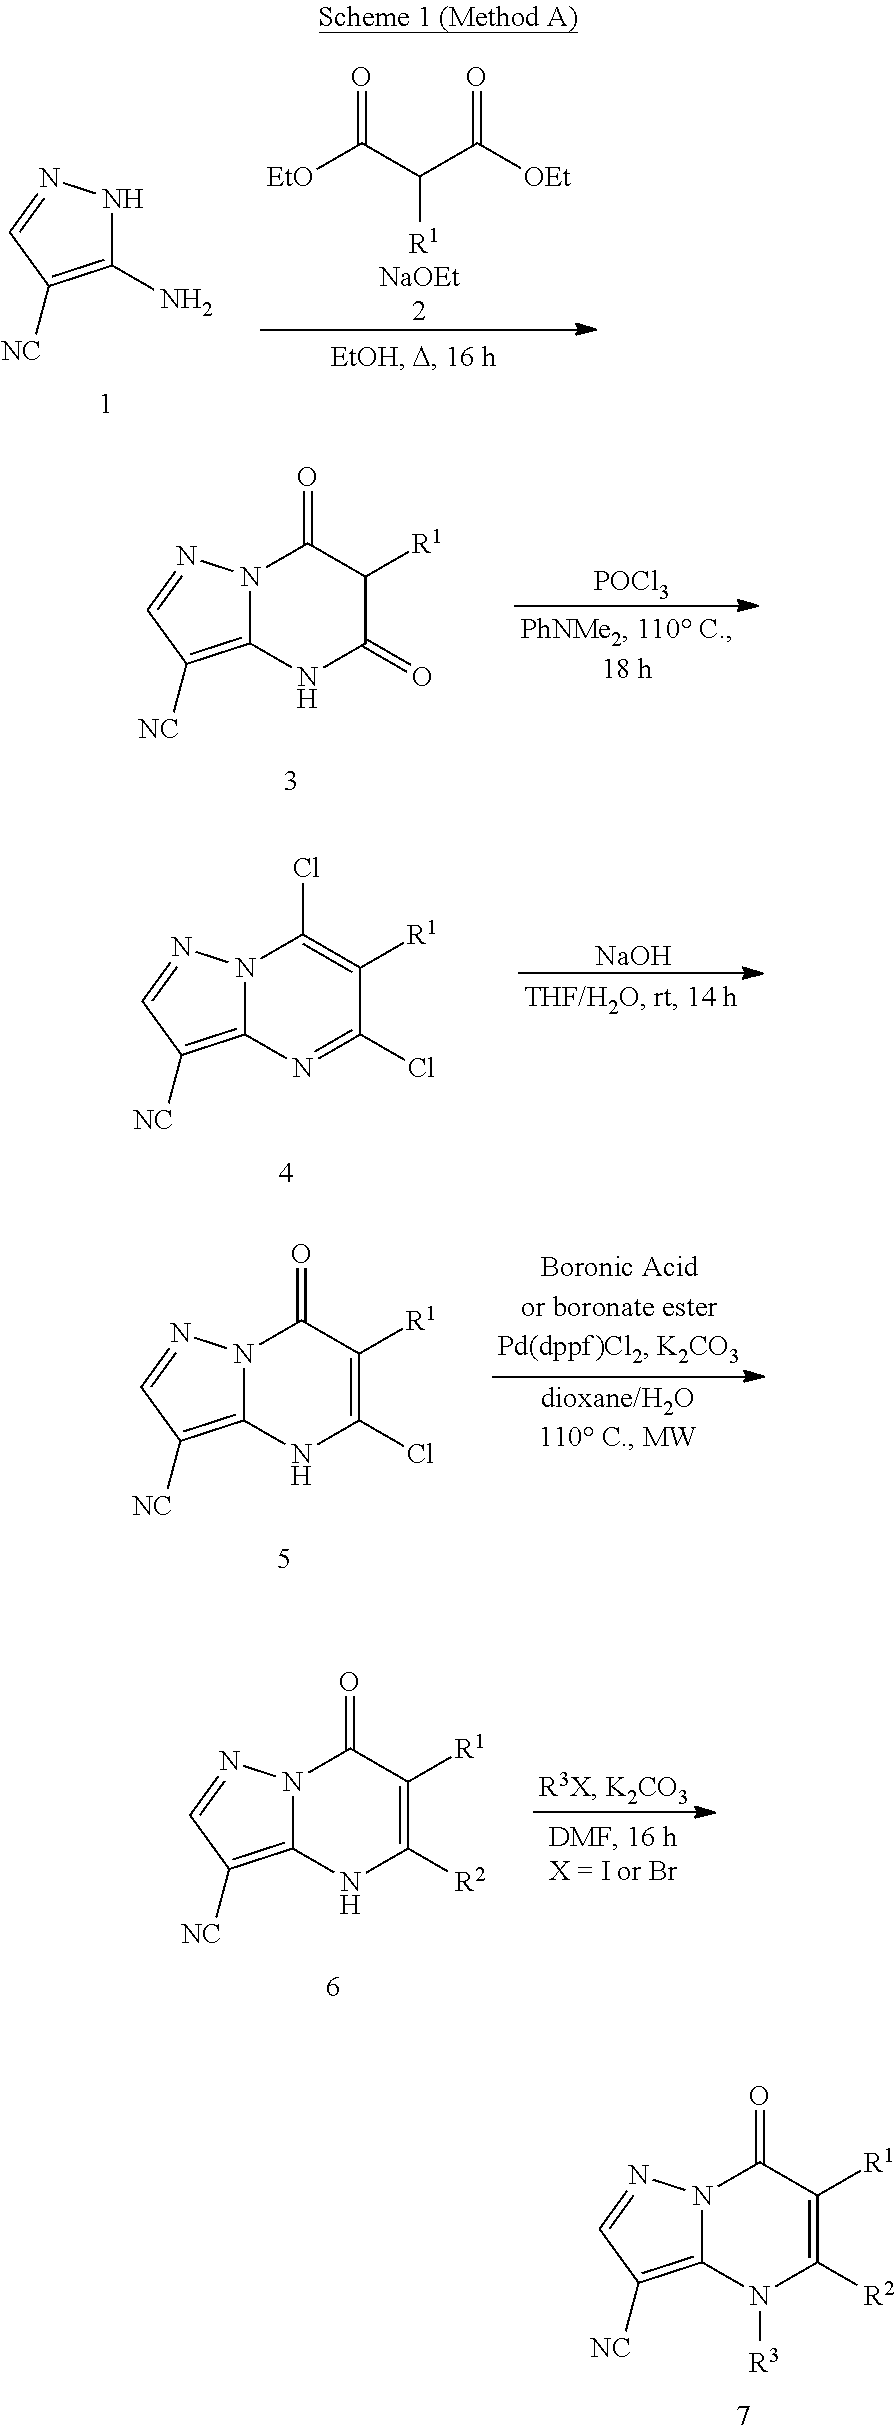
C12=C([NC])C=NN1C(=O)C([R1])=C([R2])N2[R3].[EtO]C(C(C([OEt])=O)[R1])=O.[NaOEt2].C1(N)=C([NC])C=NN1.[POCl3].C12=C([NC])C=NN1C(=O)C([R1])C(=O)N2.C12=C([NC])C=NN1C(Cl)=C([R1])C(Cl)=N2.[NaOH].C12=C([NC])C=NN1C(=O)C([R1])=C(Cl)N2.C12=C([NC])C=NN1C(=O)C([R1])=C([R2])N2
